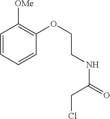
C1=CC=CC(OCCNC(=O)CCl)=C1[OMe]
